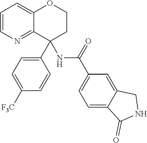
C1=CN=C2C(=C1)OCCC2(NC(C1=CC=C2C(=C1)CNC2=O)=O)C1=CC=C([F3C])C=C1
